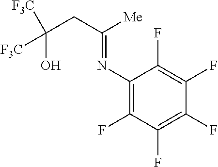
C(CC([Me])=NC1=C(F)C(F)=C(F)C(F)=C1F)(O)([F3C])[F3C]
